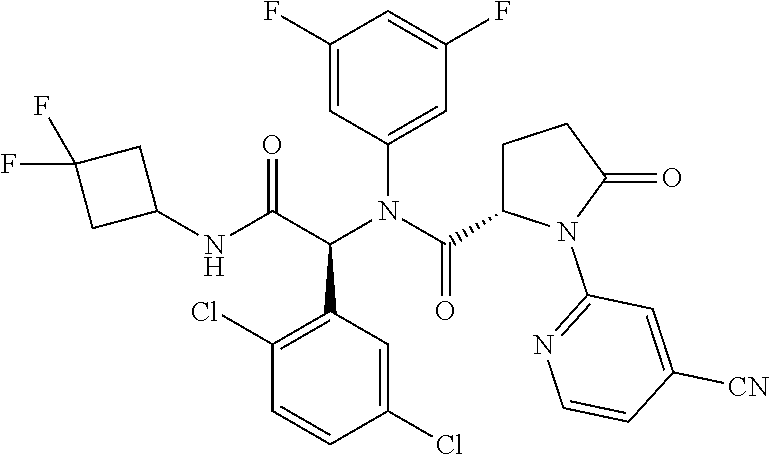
C1(Cl)=C(C(C(NC2CC(F)(F)C2)=O)N(C(=O)C2CCC(=O)N2C2=NC=CC([CN])=C2)C2=CC(F)=CC(F)=C2)C=C(Cl)C=C1
